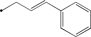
C(C=CC1=CC=CC=C1)C
